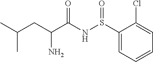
S(NC(C(CC(C)C)N)=O)(=O)C1=CC=CC=C1Cl
